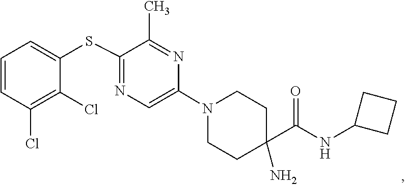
C1C(C(=O)NC2CCC2)(N)CCN(C2=CN=C(SC3=CC=CC(Cl)=C3Cl)C(C)=N2)C1
